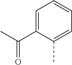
C1=C(C(C)=O)C(C)=CC=C1
